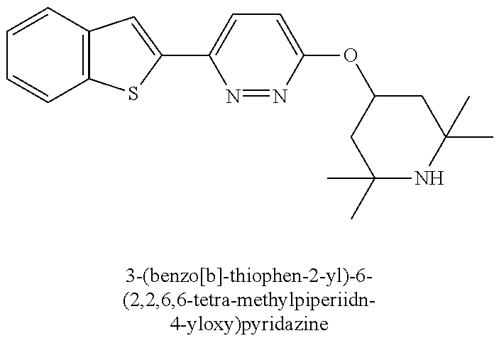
C1=CC2=C(C=C1)SC(C1=CC=C(OC3CC(C)(C)NC(C)(C)C3)N=N1)=C2
